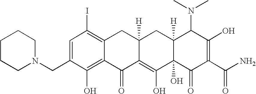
C1(CN2CCCCC2)=CC(I)=C2C(=C1O)C(=O)C1=C(O)C3(O)C([H])(CC1([H])C2)C(N(C)C)C(O)=C(C(N)=O)C3=O
